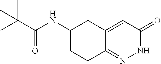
C(C(NC1CCC2=NNC(=O)C=C2C1)=O)(C)(C)C
